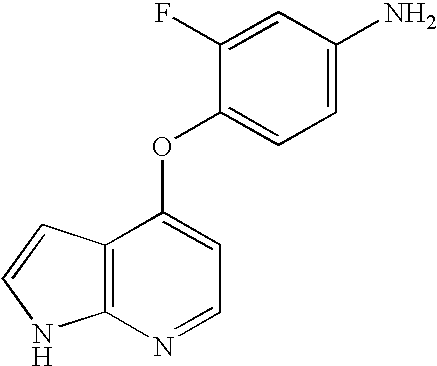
C1=CC2=C(N1)N=CC=C2OC1=CC=C(N)C=C1F
